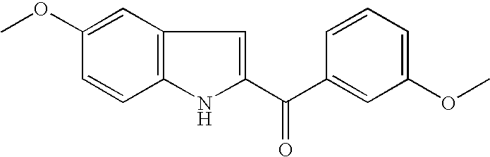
C12=C(NC(C(C3=CC(OC)=CC=C3)=O)=C1)C=CC(OC)=C2
